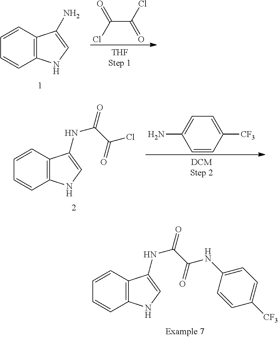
C1=CC=CC2=C1C(N)=CN2.C(C(=O)Cl)(Cl)=O.C(=O)(C(NC1=CNC2=C1C=CC=C2)=O)Cl.NC1=CC=C([CF3])C=C1.C(=O)(C(NC1=CNC2=C1C=CC=C2)=O)NC1=CC=C([CF3])C=C1
